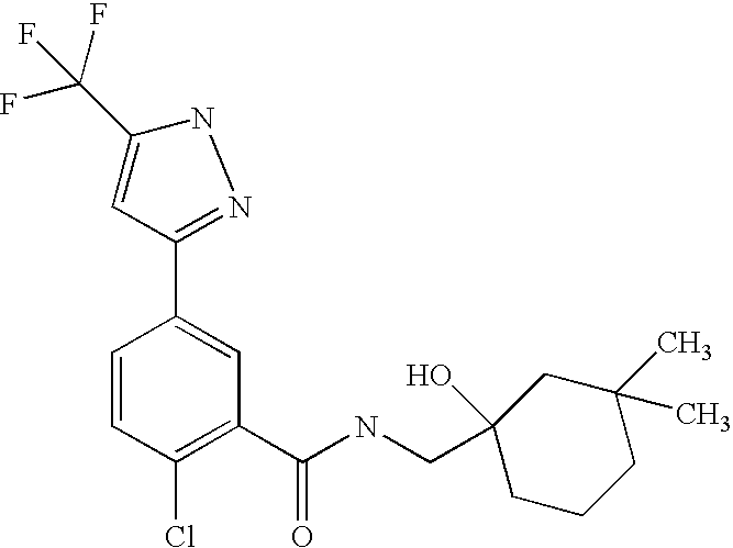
C1=CC(Cl)=C(C(NCC2(O)CCCC(C)(C)C2)=O)C=C1C1=NNC(C(F)(F)F)=C1
